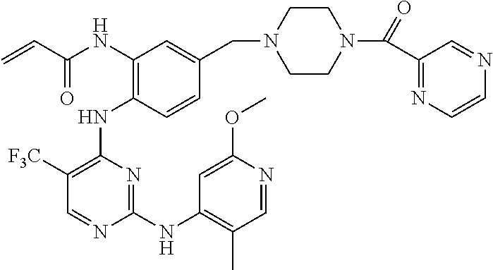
N(C1=C(NC2=C([F3C])C=NC(NC3=C(C)C=NC(OC)=C3)=N2)C=CC(CN2CCN(C(C3=NC=CN=C3)=O)CC2)=C1)C(C=C)=O
